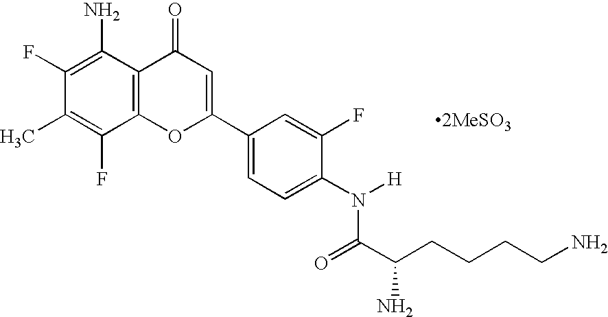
C1(F)=C(N)C2=C(C(F)=C1C)OC(C1=CC=C(N(C(C(CCCCN)N)=O)[H])C(F)=C1)=CC2=O.[2MeSO3]
